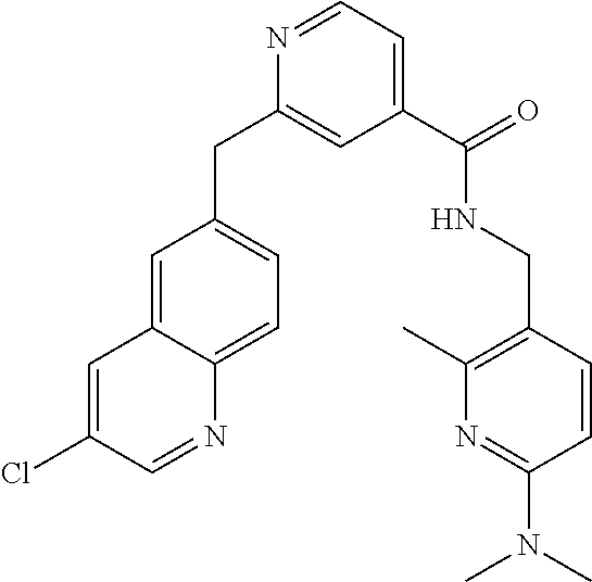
N1=CC=C(C(NCC2=C(C)N=C(N(C)C)C=C2)=O)C=C1CC1=CC=C2C(=C1)C=C(Cl)C=N2
